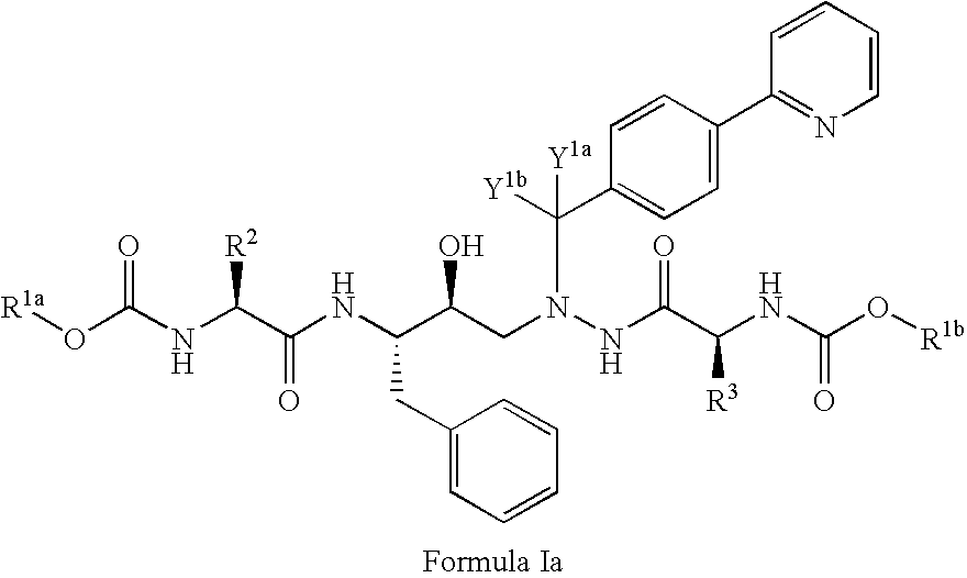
[R1a]OC(NC(C(NC(C(CN(NC(C(NC(O[R1b])=O)[R3])=O)C([Y1b])([Y1a])C1=CC=C(C2=NC=CC=C2)C=C1)O)CC1=CC=CC=C1)=O)[R2])=O
